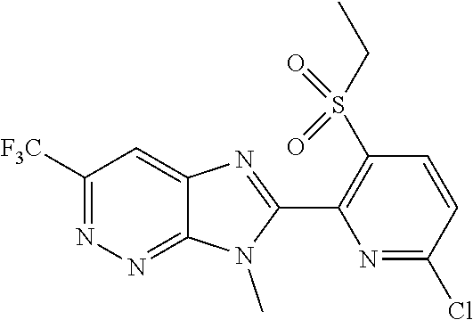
C12=NN=C([F3C])C=C1N=C(C1=C(S(CC)(=O)=O)C=CC(Cl)=N1)N2C
